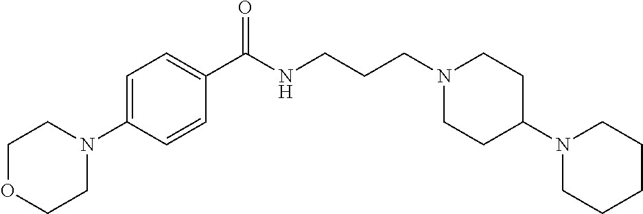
C1(C(NCCCN2CCC(N3CCCCC3)CC2)=O)=CC=C(N2CCOCC2)C=C1
